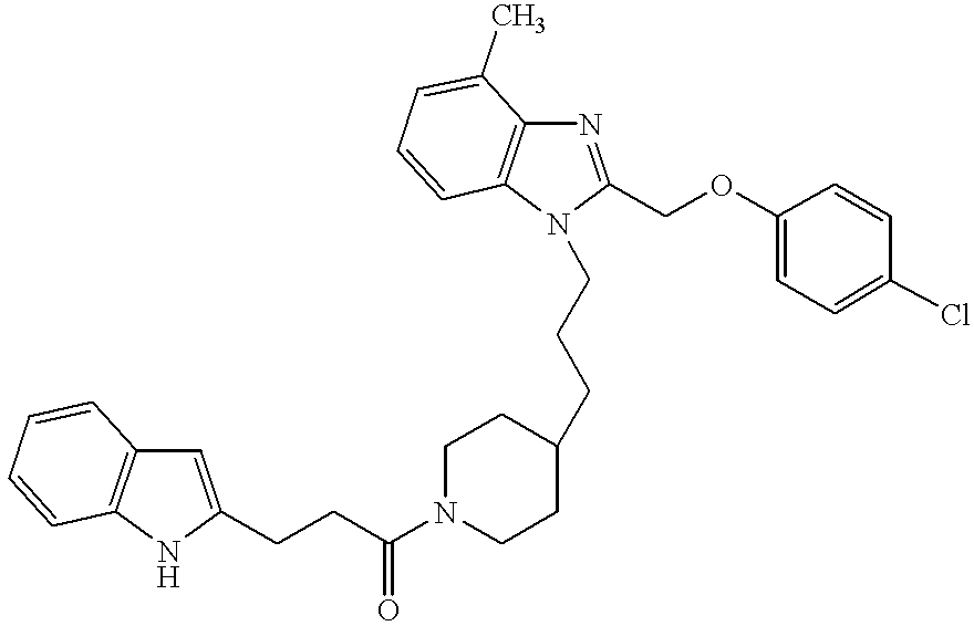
C(CCC1CCN(C(CCC2=CC3=C(N2)C=CC=C3)=O)CC1)N1C2=C(N=C1COC1=CC=C(Cl)C=C1)C(C)=CC=C2
